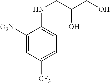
C1([O2N])=CC([CF3])=CC=C1NCC(CO)O
